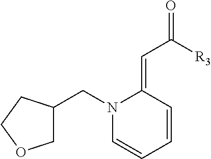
C1=CC=CC(=CC([R3])=O)N1CC1COCC1
